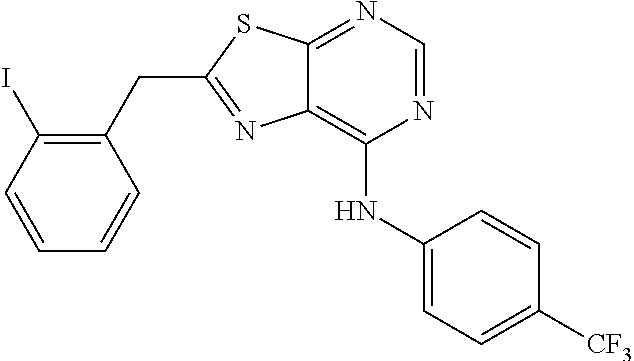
C1(CC2=NC3=C(NC4=CC=C([CF3])C=C4)N=CN=C3S2)=C(I)C=CC=C1
